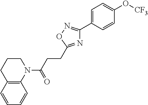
N1(C(=O)CCC2=NC(C3=CC=C(O[CF3])C=C3)=NO2)CCCC2=C1C=CC=C2
